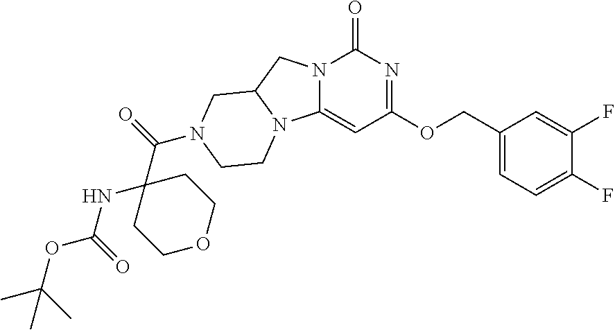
C1(F)=CC=C(COC2=NC(=O)N3C(=C2)N2C(C3)CN(C(=O)C3(NC(=O)OC(C)(C)C)CCOCC3)CC2)C=C1F
